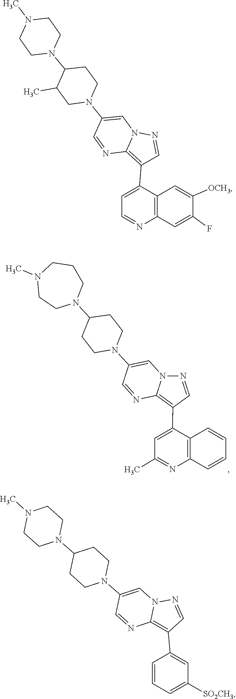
N12N=CC(C3=CC(C)=NC4=C3C=CC=C4)=C1N=CC(N1CCC(N3CCCN(C)CC3)CC1)=C2.CC1CN(C2=CN3C(=C(C4=CC=NC5=C4C=C([OCH3])C(F)=C5)C=N3)N=C2)CCC1N1CCN(C)CC1.N12N=CC(C3=CC([SO2CH3])=CC=C3)=C1N=CC(N1CCC(N3CCN(C)CC3)CC1)=C2
